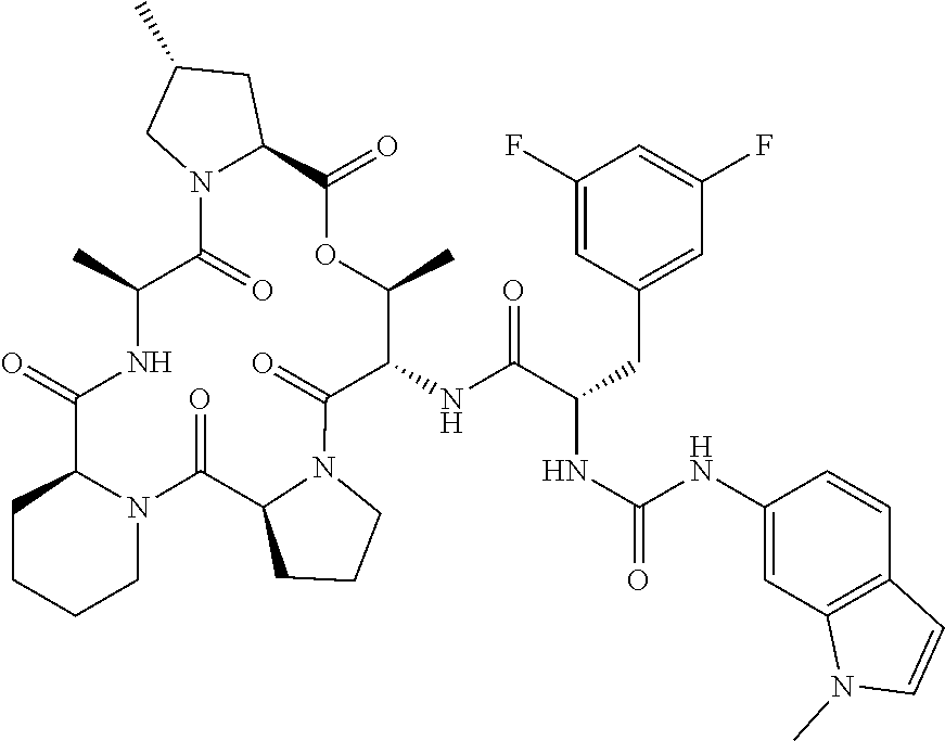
C1CCCN2C1C(=O)NC(C)C(=O)N1C(CC(C)C1)C(=O)OC(C)C(NC(C(NC(=O)NC1=CC3=C(C=C1)C=CN3C)CC1=CC(F)=CC(F)=C1)=O)C(=O)N1CCCC1C2=O
